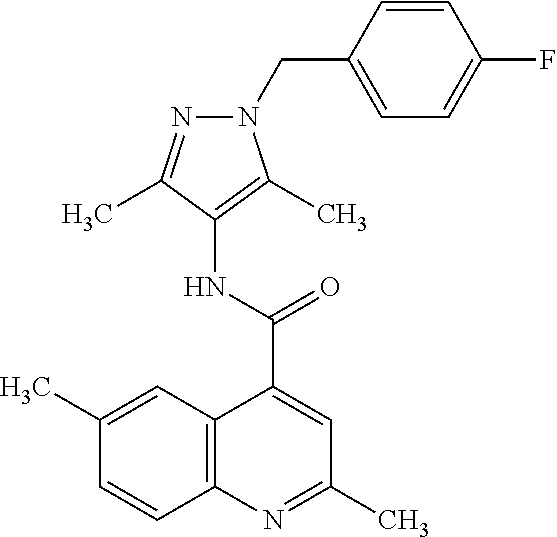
C12=C(N=C(C)C=C1C(=O)NC1=C(C)N(CC3=CC=C(F)C=C3)N=C1C)C=CC(C)=C2
